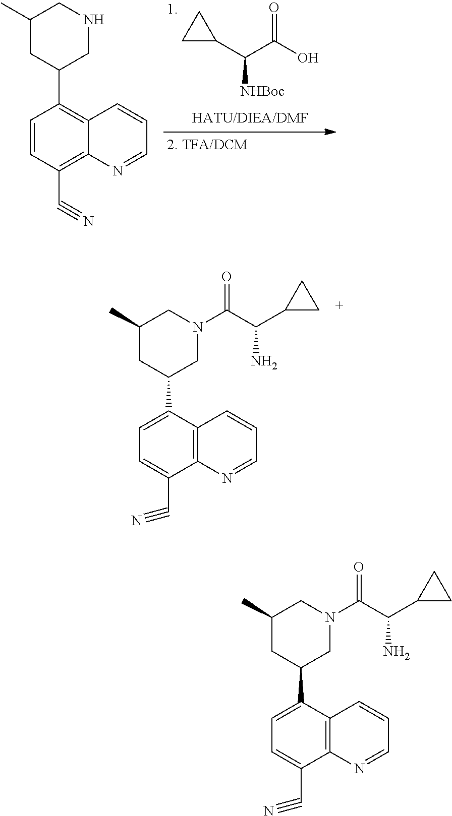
C([NHBoc])(C(=O)O)C1CC1.C1=CC2=C(C3CC(C)CNC3)C=CC(C#N)=C2N=C1.C1=CC2=C(N=C1)C(C#N)=CC=C2C1CC(C)CN(C(=O)C(N)C2CC2)C1.C1=CC2=C(N=C1)C(C#N)=CC=C2C1CC(C)CN(C(=O)C(N)C2CC2)C1
